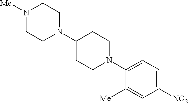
[Me]C1=CC([NO2])=CC=C1N1CCC(N2CCN([Me])CC2)CC1
